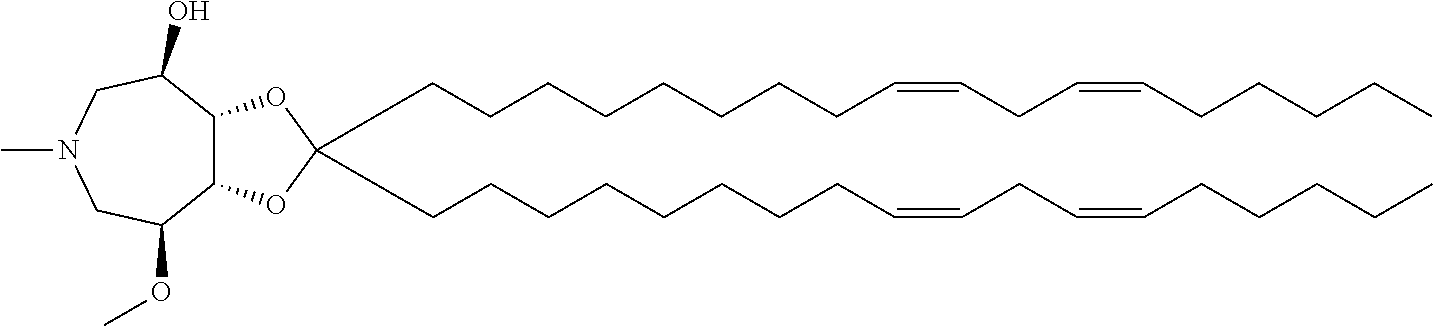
C(CCCCCCCC=CCC=CCCCCC)C1(CCCCCCCCC=CCC=CCCCCC)OC2C(O1)C(OC)CN(C)CC2O
